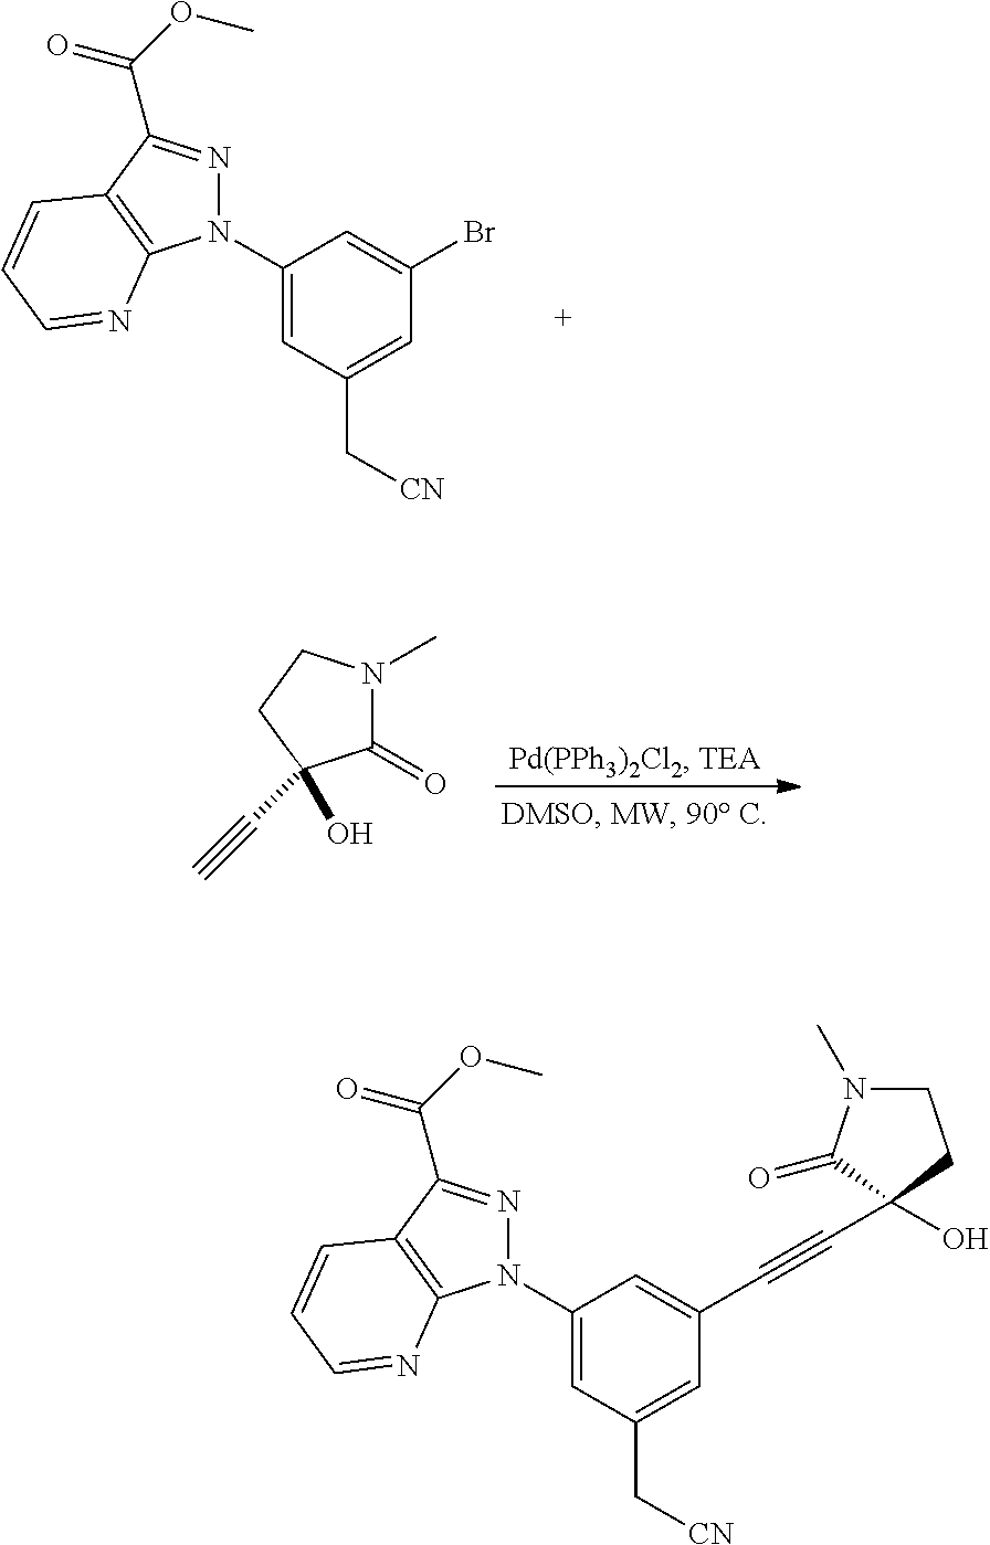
N1(C2=CC(C[CN])=CC(Br)=C2)N=C(C(=O)OC)C2=C1N=CC=C2.C1(=O)N(C)CCC1(O)C#C.N1(C2=CC(C[CN])=CC(C#CC3(O)C(=O)N(C)CC3)=C2)N=C(C(=O)OC)C2=C1N=CC=C2
